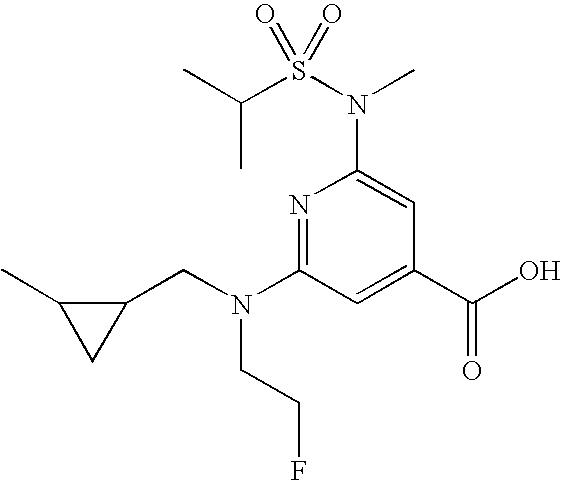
N1=C(N(CC2C(C)C2)CCF)C=C(C(O)=O)C=C1N(C)S(C(C)C)(=O)=O
